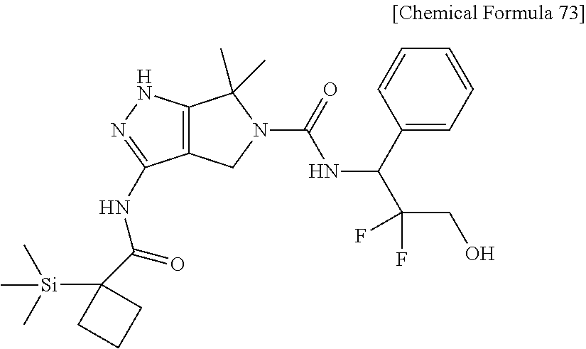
C12=C(NN=C1NC(=O)C1([Si](C)(C)C)CCC1)C(C)(C)N(C(=O)NC(C(CO)(F)F)C1=CC=CC=C1)C2
